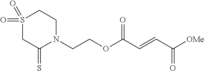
N1(CCOC(C=CC([OMe])=O)=O)C(=S)CS(=O)(=O)CC1
